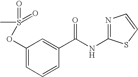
C1(OS(=O)(=O)C)=CC=CC(C(NC2=NC=CS2)=O)=C1
